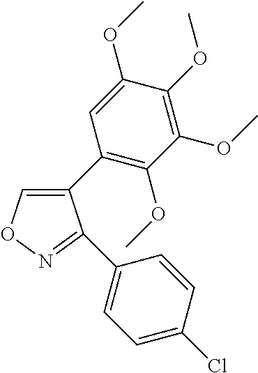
C1(C2=C(OC)C(OC)=C(OC)C(OC)=C2)=CON=C1C1=CC=C(Cl)C=C1
